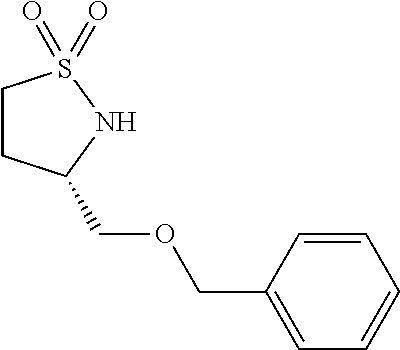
C1CC(COCC2=CC=CC=C2)NS1(=O)=O
